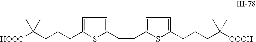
C(CCCC1=CC=C(C=CC2=CC=C(CCCC([COOH])(C)C)S2)S1)([HOOC])(C)C
